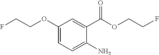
C1=C(OCCF)C=C(C(OCCF)=O)C(N)=C1
